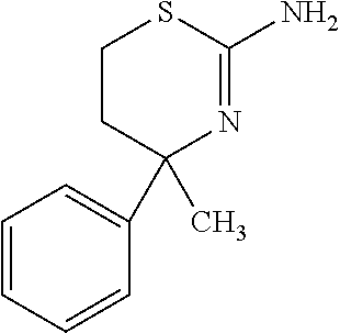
C1(C)(C2=CC=CC=C2)N=C(N)SCC1
